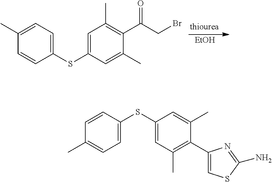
[EtOH].C1=C(SC2=CC(C)=C(C(=O)CBr)C(C)=C2)C=CC(C)=C1.C1(SC2=CC(C)=C(C3=CSC(N)=N3)C(C)=C2)=CC=C(C)C=C1
